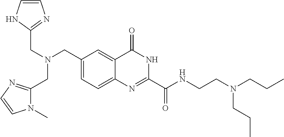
C(N(CC1=CC=C2C(=C1)C(=O)NC(C(NCCN(CCC)CCC)=O)=N2)CC1=NC=CN1)C1=NC=CN1C
